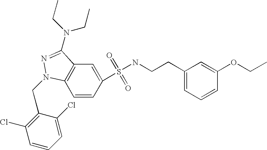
C1=CC(S(=O)(=O)NCCC2=CC=CC(OCC)=C2)=CC2=C1N(CC1=C(Cl)C=CC=C1Cl)N=C2N(CC)CC
